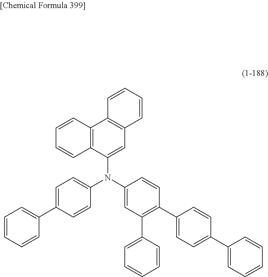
C1=C(C2=CC=CC=C2)C=CC(N(C2=CC(C3=CC=CC=C3)=C(C3=CC=C(C4=CC=CC=C4)C=C3)C=C2)C2=CC3=C(C4=C2C=CC=C4)C=CC=C3)=C1
